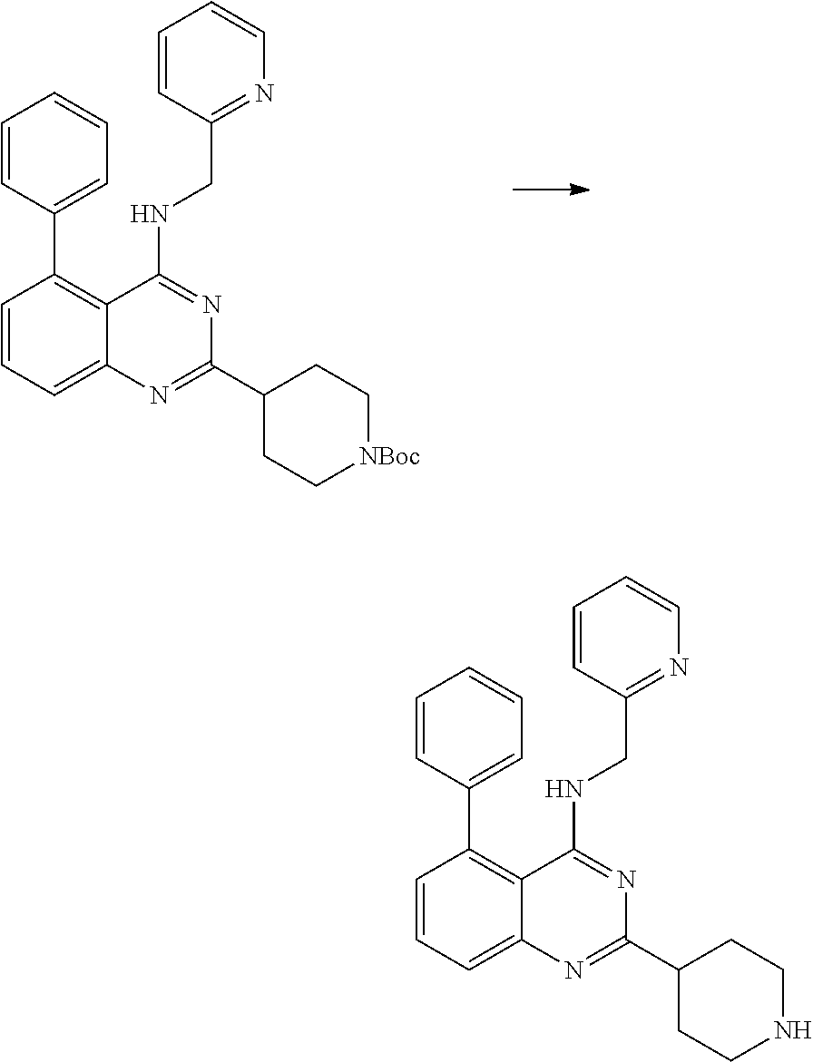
C1=CC=C2C(=C1C1=CC=CC=C1)C(NCC1=NC=CC=C1)=NC(C1CC[NBoc]CC1)=N2.C1=CC=C2C(=C1C1=CC=CC=C1)C(NCC1=NC=CC=C1)=NC(C1CCNCC1)=N2
